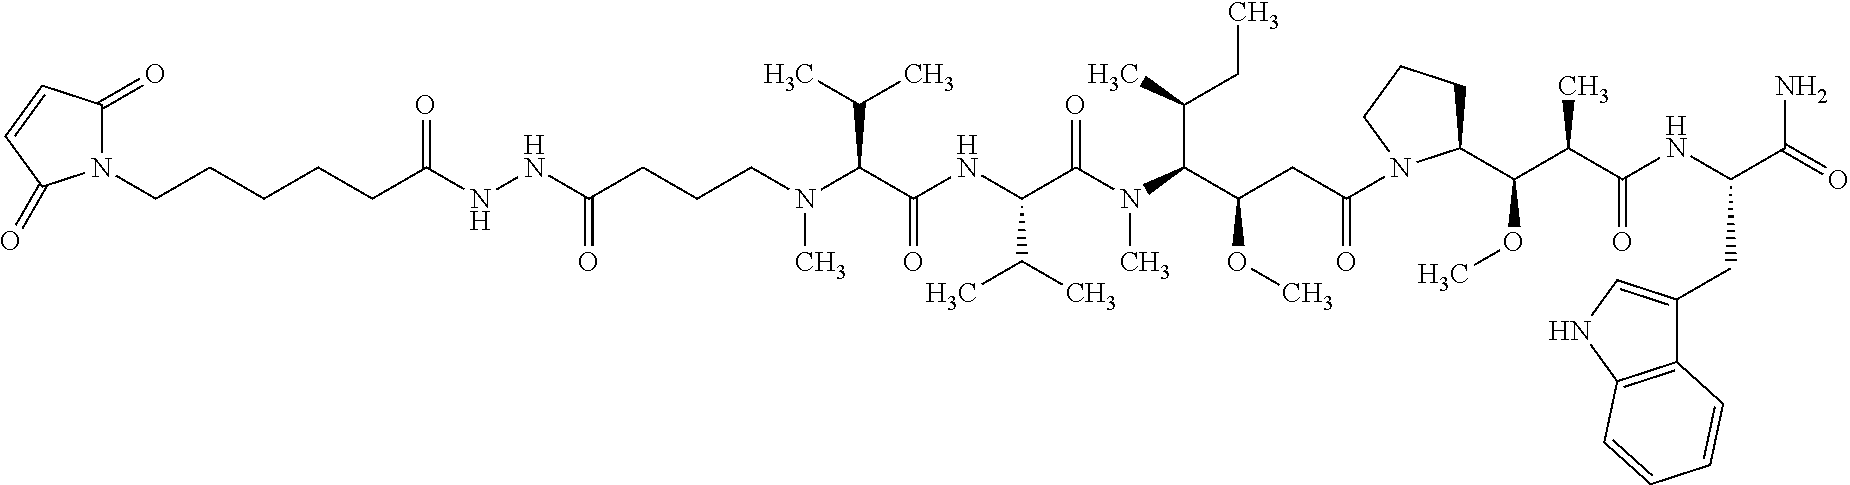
C(NNC(CCCN(C(C(NC(C(N(C(C(CC(=O)N1C(C(C(C(NC(C(=O)N)CC2=CNC3=C2C=CC=C3)=O)C)OC)CCC1)OC)C(C)CC)C)=O)C(C)C)=O)C(C)C)C)=O)(CCCCCN1C(=O)C=CC1=O)=O
